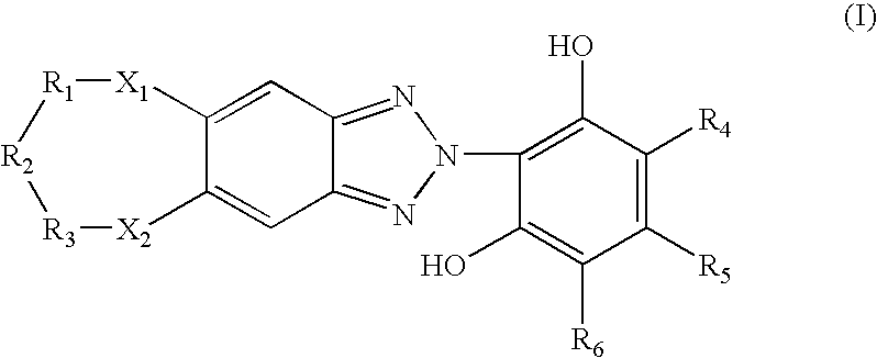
C1([R5])=C([R4])C(O)=C(N2N=C3C(=N2)C=C2C(=C3)[X2][R3][R2][R1][X1]2)C(O)=C1[R6]
